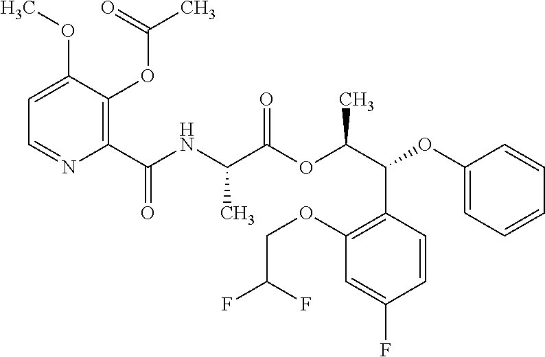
C1=C(OC)C(OC(C)=O)=C(C(NC(C(OC(C(C2=C(OCC(F)F)C=C(F)C=C2)OC2=CC=CC=C2)C)=O)C)=O)N=C1
